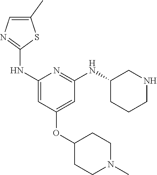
C1(NC2=NC=C(C)S2)=CC(OC2CCN(C)CC2)=CC(NC2CCCNC2)=N1
